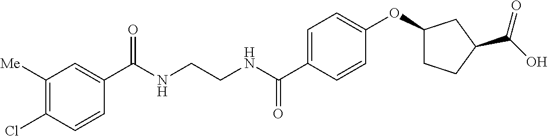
C1=CC(C(NCCNC(C2=CC([Me])=C(Cl)C=C2)=O)=O)=CC=C1OC1CCC(C(O)=O)C1
